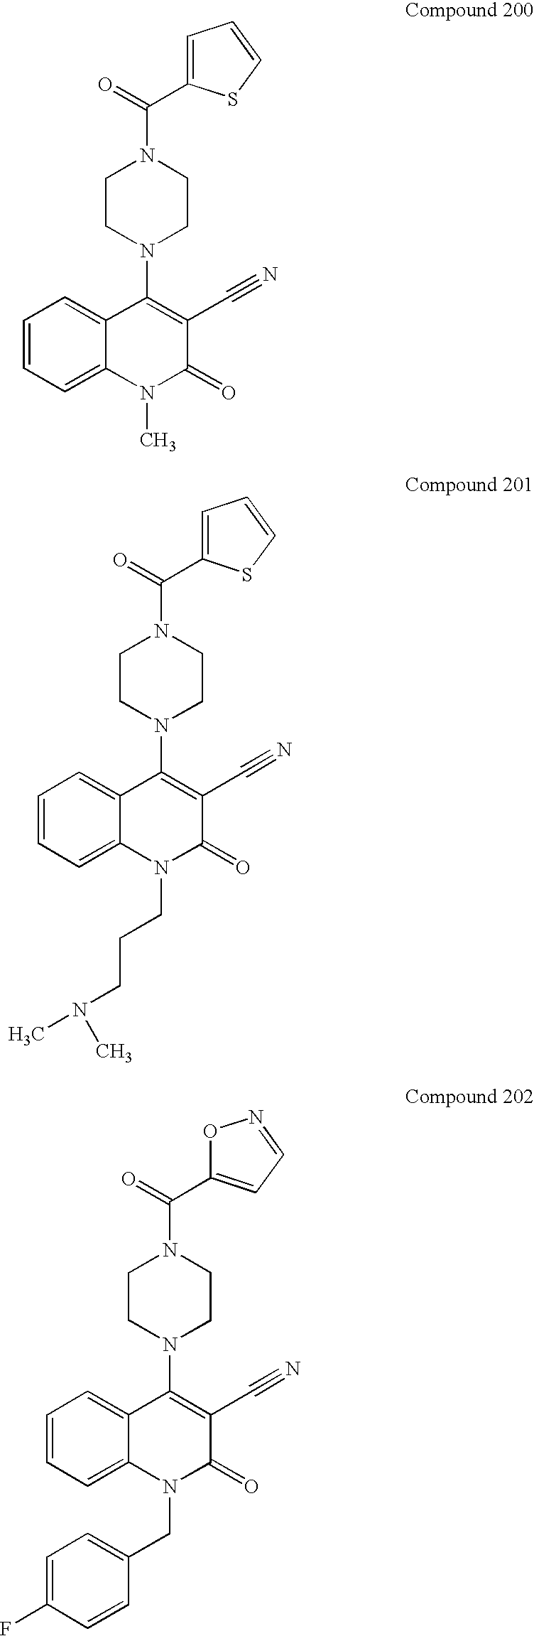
C1=C(C(=O)N2CCN(C3=C(C#N)C(=O)N(C)C4=CC=CC=C34)CC2)SC=C1.C1=C(C(=O)N2CCN(C3=C(C#N)C(=O)N(CCCN(C)C)C4=CC=CC=C34)CC2)SC=C1.O1C(C(=O)N2CCN(C3=C(C#N)C(=O)N(CC4=CC=C(F)C=C4)C4=CC=CC=C34)CC2)=CC=N1
